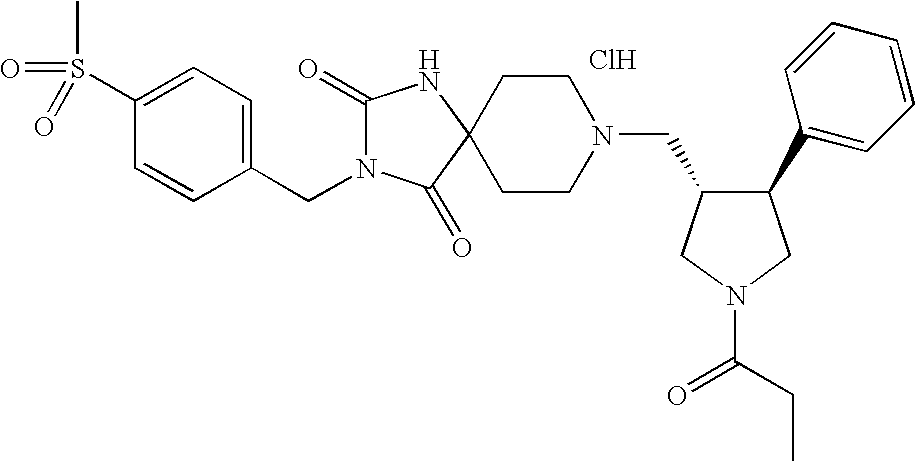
C1(S(C)(=O)=O)=CC=C(CN2C(=O)NC3(C2=O)CCN(CC2C(C4=CC=CC=C4)CN(C(=O)CC)C2)CC3)C=C1.Cl
